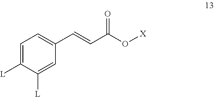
C(=CC1=CC=C([L])C([L])=C1)C(O[X])=O
